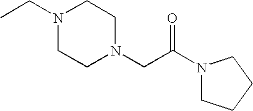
CCN1CCN(CC(N2CCCC2)=O)CC1
